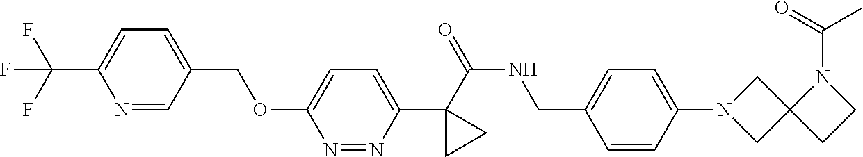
C1(C(=O)NCC2=CC=C(N3CC4(C3)CCN4C(=O)C)C=C2)(C2=CC=C(OCC3=CC=C(C(F)(F)F)N=C3)N=N2)CC1
